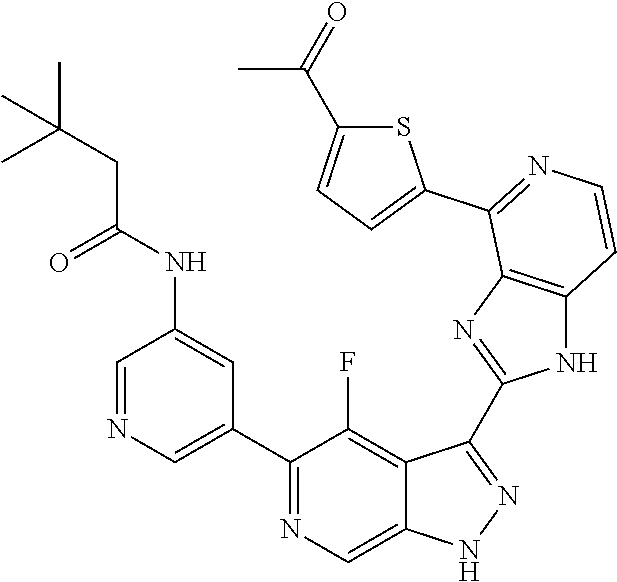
C1=NC=C(C2=NC=C3C(=C2F)C(C2=NC4=C(N2)C=CN=C4C2=CC=C(C(=O)C)S2)=NN3)C=C1NC(CC(C)(C)C)=O
